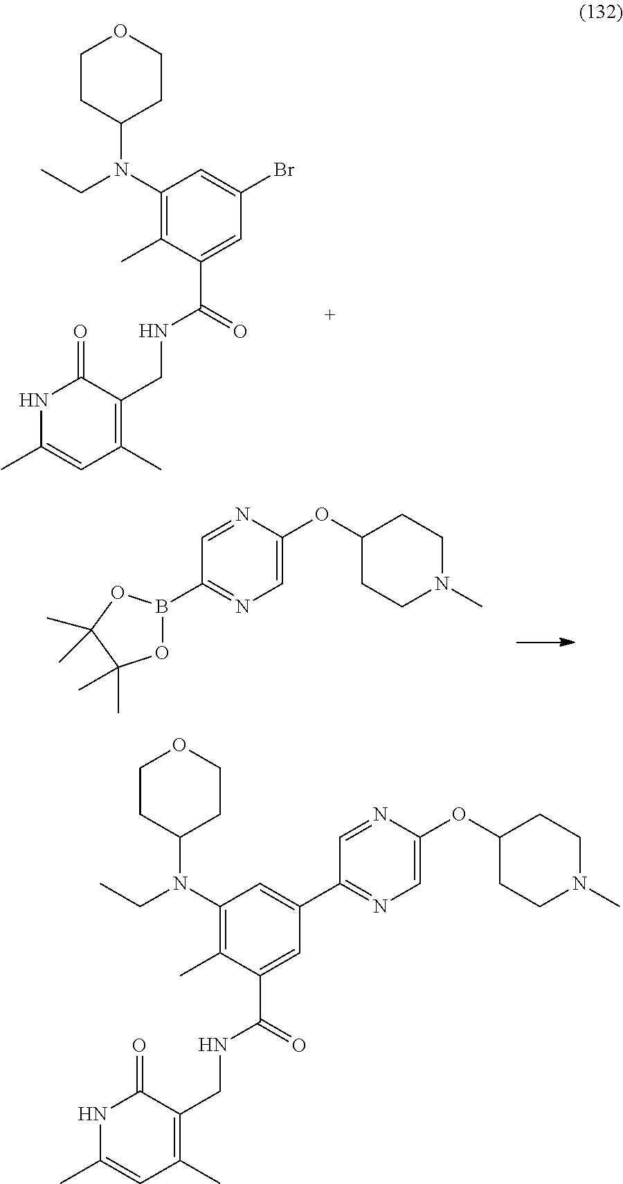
C1(N(CC)C2CCOCC2)=C(C)C(C(=O)NCC2=C(C)C=C(C)NC2=O)=CC(Br)=C1.O1B(C2=NC=C(OC3CCN(C)CC3)N=C2)OC(C)(C)C1(C)C.C1(N(CC)C2CCOCC2)=C(C)C(C(=O)NCC2=C(C)C=C(C)NC2=O)=CC(C2=NC=C(OC3CCN(C)CC3)N=C2)=C1
